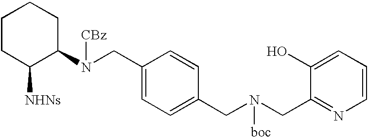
N(CC1=CC=C(CN(CC2=NC=CC=C2O)[boc])C=C1)(C1CCCCC1[NHNs])[CBz]
